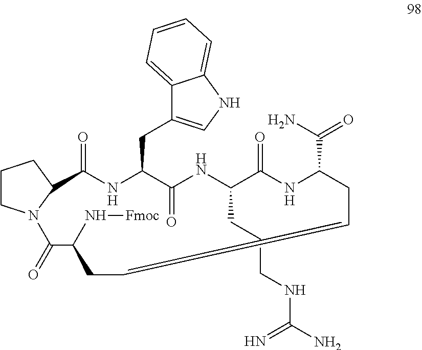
N1C(CC2=CNC3=CC=CC=C23)C(=O)NC(CCCNC(=N)N)C(=O)NC(C(=O)N)CCCCC(N[Fmoc])C(=O)N2CCCC2C1=O
